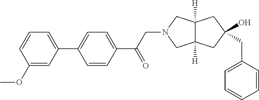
C12([H])C([H])(CC(CC3=CC=CC=C3)(O)C1)CN(CC(C1=CC=C(C3=CC=CC(OC)=C3)C=C1)=O)C2
